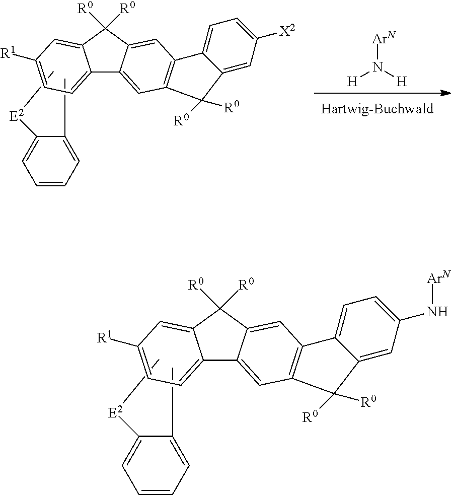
C1(C)=CC=CC=C1[E2]C.C12=CC=C([R1])C=C1C([R0])([R0])C1=CC3=C(C=C21)C([R0])([R0])C1=CC(N[ArN])=CC=C31.C1(C)=CC=CC=C1[E2]C.C12=CC=C([R1])C=C1C([R0])([R0])C1=CC3=C(C=C21)C([R0])([R0])C1=CC([X2])=CC=C31.[H]N([H])[ArN]
